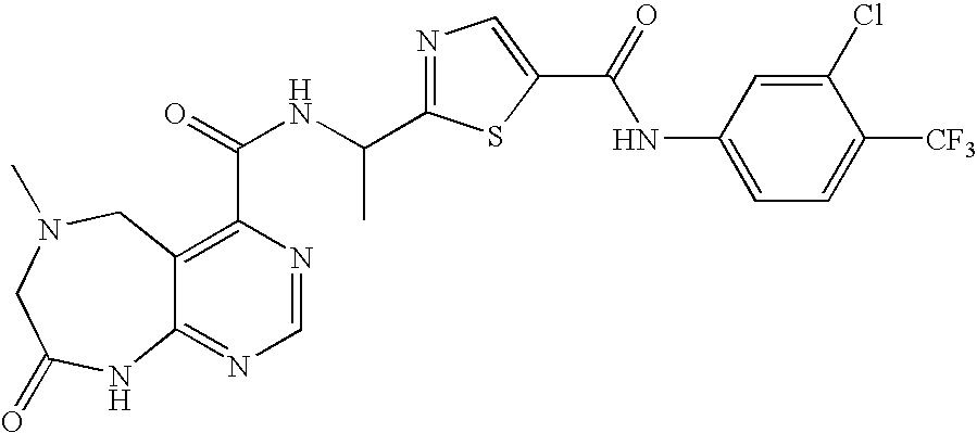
C12=NC=NC(C(=O)NC(C3=NC=C(C(=O)NC4=CC=C([CF3])C(Cl)=C4)S3)C)=C1CN(C)CC(=O)N2
